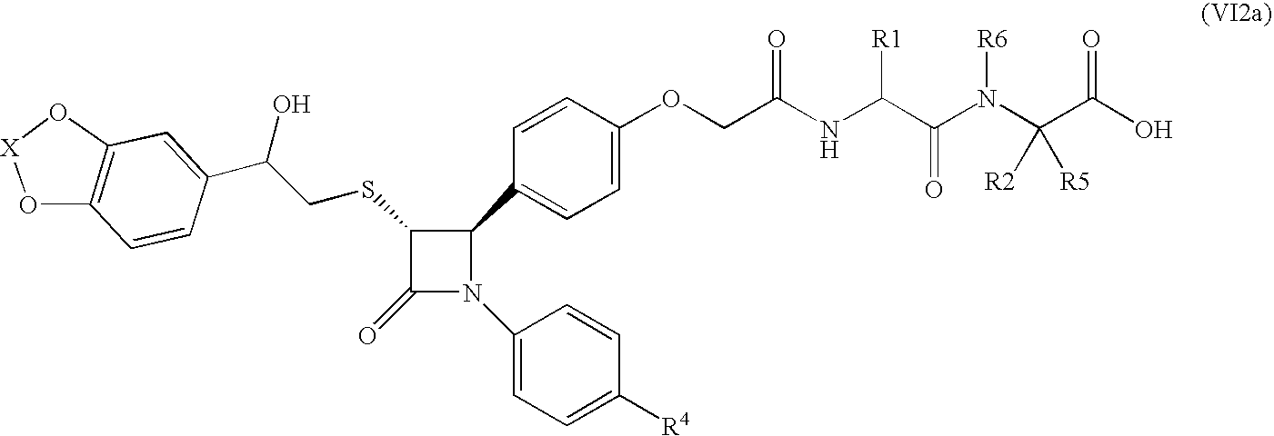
C1(C2=CC=C(OCC(NC(C(N(C(C(O)=O)([R2])[R5])[R6])=O)[R1])=O)C=C2)C(SCC(C2=CC3=C(C=C2)O[X]O3)O)C(=O)N1C1=CC=C([R4])C=C1
